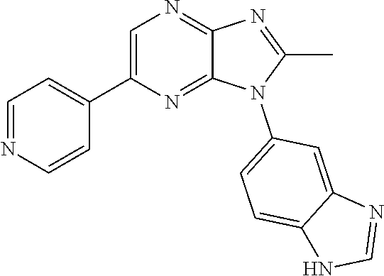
C1(C)=NC2=NC=C(C3=CC=NC=C3)N=C2N1C1=CC=C2C(=C1)N=CN2
